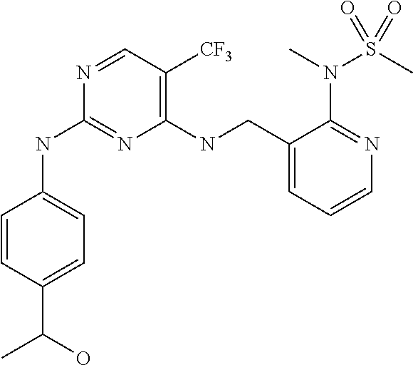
C1=CC(C(C)O)=CC=C1NC1=NC(NCC2=CC=CN=C2N(C)S(C)(=O)=O)=C([CF3])C=N1
